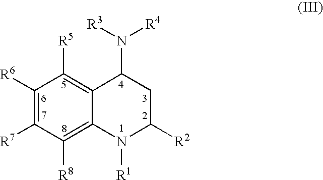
C1([R6])=C([R7])C([R8])=C2C(=C1[R5])C(N([R4])[R3])CC([R2])N2[R1]
